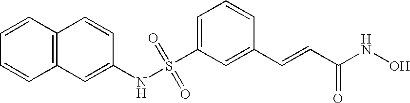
C1=C(S(NC2=CC3=C(C=C2)C=CC=C3)(=O)=O)C=C(C=CC(NO)=O)C=C1
